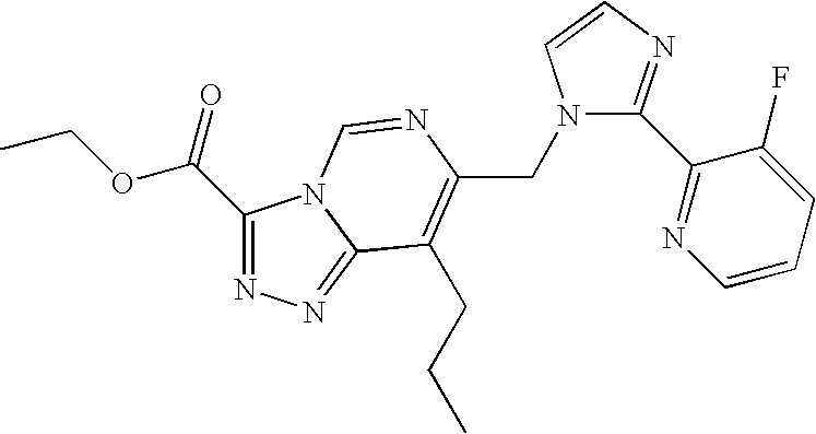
C(C1=C(CCC)C2=NN=C(C(=O)OCC)N2C=N1)N1C(C2=NC=CC=C2F)=NC=C1
